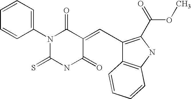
C1(C=C2C(=O)N(C3=CC=CC=C3)C(=S)NC2=O)=C(C(=O)OC)NC2=C1C=CC=C2
